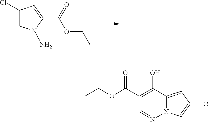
C1(Cl)=CN(N)C(C(=O)OCC)=C1.OC1=C(C(=O)OCC)C=NN2C1=CC(Cl)=C2
